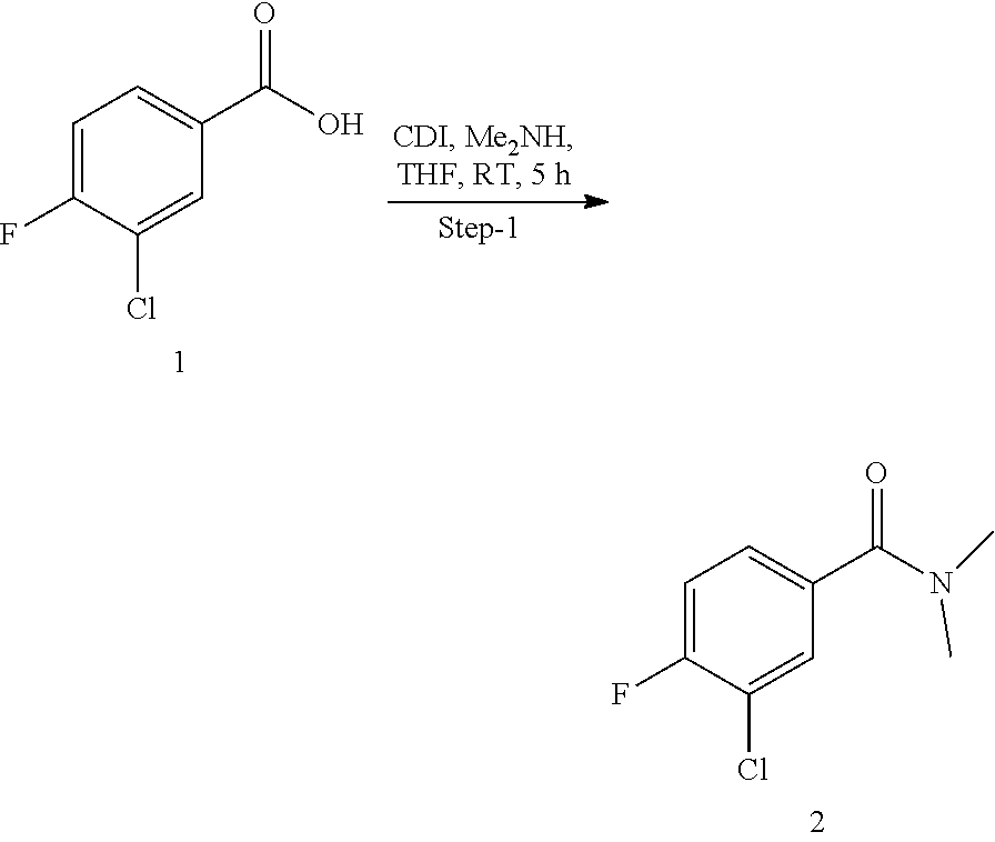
C1=C(F)C(Cl)=CC(C(N(C)C)=O)=C1.C1=C(F)C(Cl)=CC(C(O)=O)=C1
